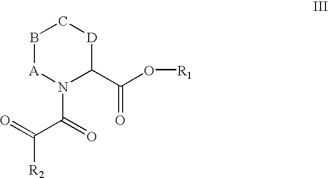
C(=O)(C(=O)[R2])N1C(C(O[R1])=O)[D]CB[A]1
